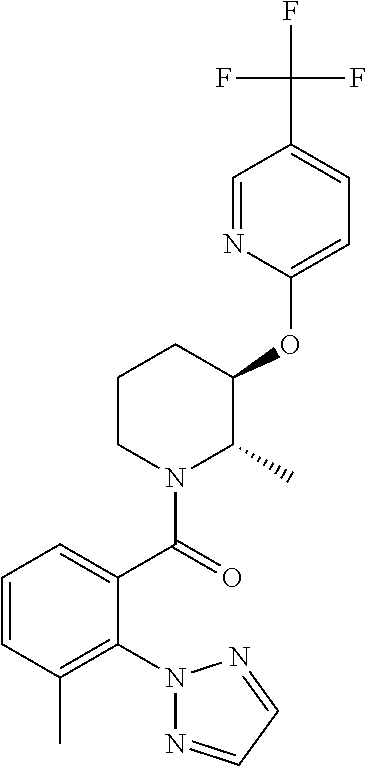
C1(OC2C(C)N(C(=O)C3=CC=CC(C)=C3N3N=CC=N3)CCC2)=CC=C(C(F)(F)F)C=N1
